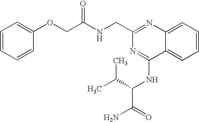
C12=CC=CC=C1C(NC(C(N)=O)C(C)C)=NC(CNC(=O)COC1=CC=CC=C1)=N2
